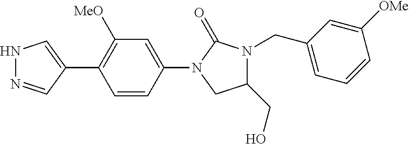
C1(N2CC(CO)N(CC3=CC=CC([OMe])=C3)C2=O)=CC([MeO])=C(C2=CNN=C2)C=C1
